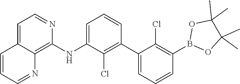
C1(C)(C)C(C)(C)OB(C2=C(Cl)C(C3=C(Cl)C(NC4=C5C(=CC=N4)C=CC=N5)=CC=C3)=CC=C2)O1
